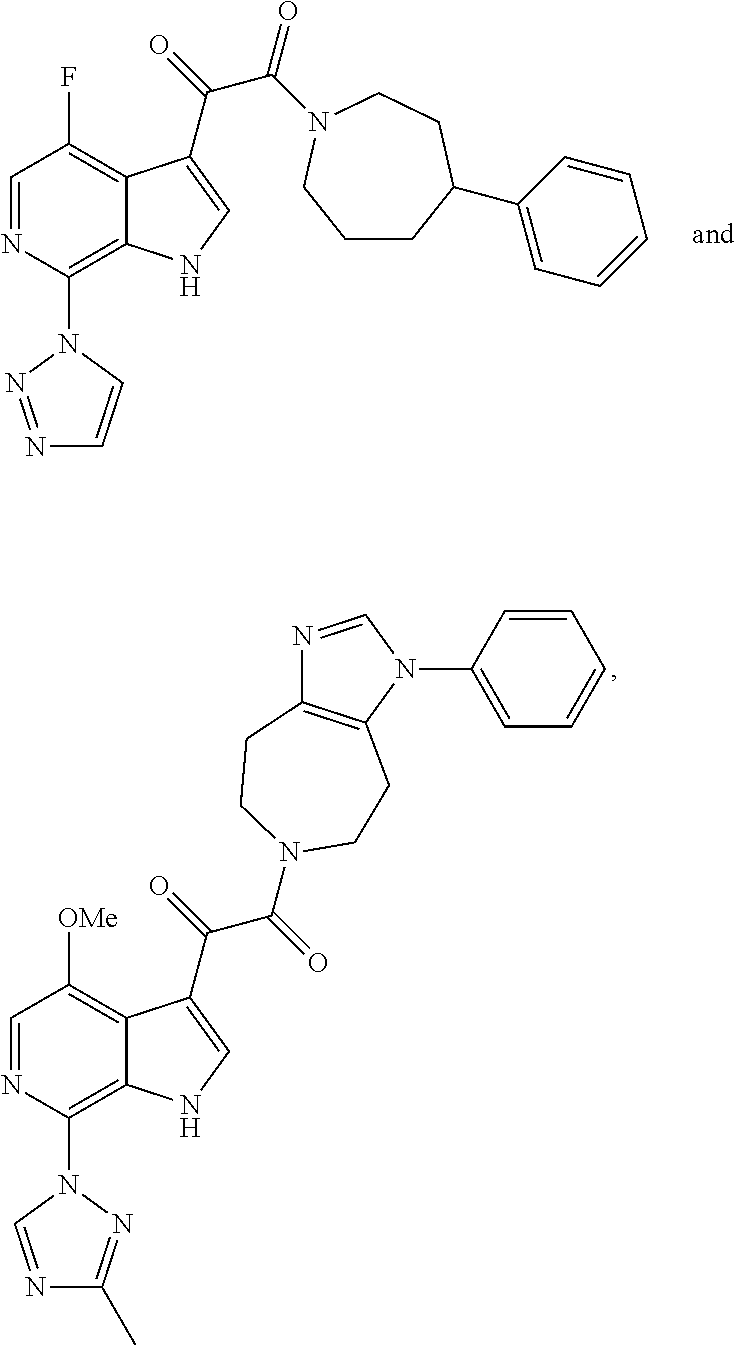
C1=NC(N2N=NC=C2)=C2C(=C1F)C(C(=O)C(=O)N1CCC(C3=CC=CC=C3)CCC1)=CN2.C1=NC(N2C=NC(C)=N2)=C2C(=C1[OMe])C(C(=O)C(=O)N1CCC3=C(N(C4=CC=CC=C4)C=N3)CC1)=CN2
